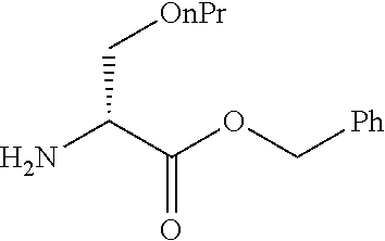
NC(C(OC[Ph])=O)C[OnPr]
